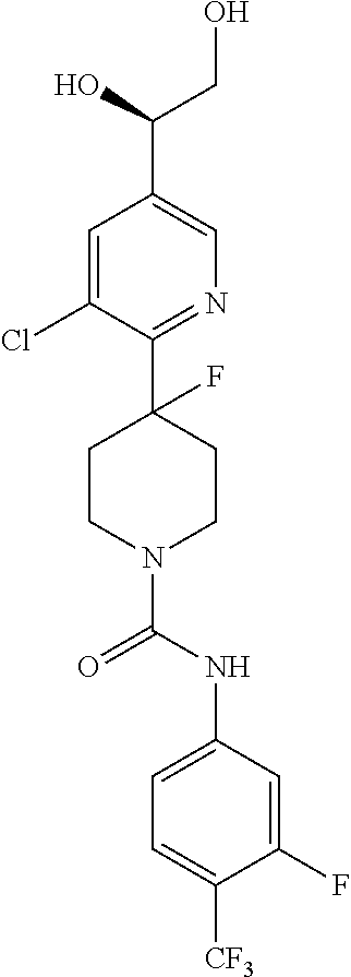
C1=C(Cl)C(C2(F)CCN(C(NC3=CC=C([CF3])C(F)=C3)=O)CC2)=NC=C1C(O)CO
